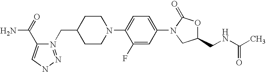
N1(CC2CCN(C3=CC=C(N4CC(CNC(C)=O)OC4=O)C=C3F)CC2)=NNC=C1C(=O)N
